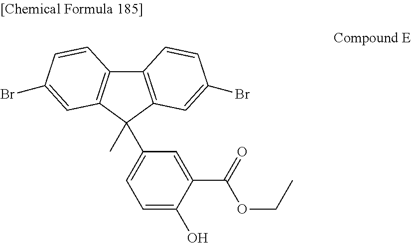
C12=C(C(C)(C3=CC=C(O)C(C(=O)OCC)=C3)C3=C1C=CC(Br)=C3)C=C(Br)C=C2
